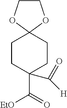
C1COC2(O1)CCC(C(=O)[EtO])(C([H])=O)CC2
